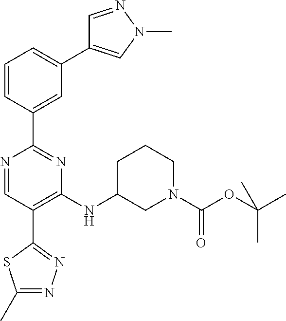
C1(NC2CN(C(OC(C)(C)C)=O)CCC2)=C(C2=NN=C(C)S2)C=NC(C2=CC(C3=CN(C)N=C3)=CC=C2)=N1
